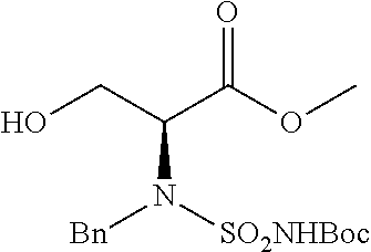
C(C(N([Bn])[SO2NHBoc])C(=O)OC)O
